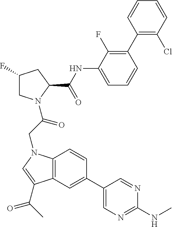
C1(F)CN(C(CN2C3=C(C=C(C4=CN=C(NC)N=C4)C=C3)C(C(C)=O)=C2)=O)C(C(NC2=CC=CC(C3=C(Cl)C=CC=C3)=C2F)=O)C1
